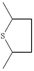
C1(C)CCC(C)S1
